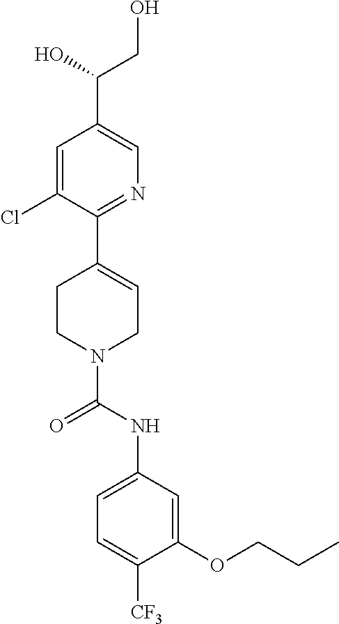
C1=C(Cl)C(C2=CCN(C(NC3=CC=C([CF3])C(OCCC)=C3)=O)CC2)=NC=C1C(CO)O
